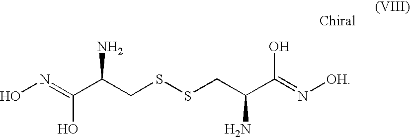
ON=C(C(CSSCC(C(=N[OH])O)N)N)O
